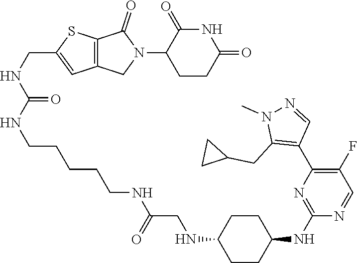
C1CC(=O)NC(=O)C1N1C(=O)C2=C(C1)C=C(CNC(NCCCCCNC(CNC1CCC(NC3=NC(C4=C(CC5CC5)N(C)N=C4)=C(F)C=N3)CC1)=O)=O)S2
